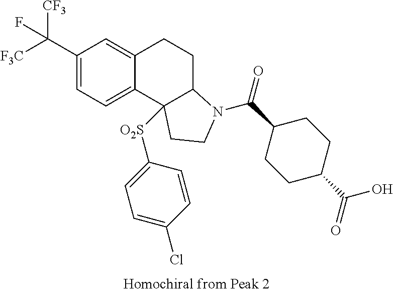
C1(C([F3C])([CF3])F)=CC=C2C(=C1)CCC1C2([O2S]C2=CC=C(Cl)C=C2)CCN1C(C1CCC(C(=O)O)CC1)=O
